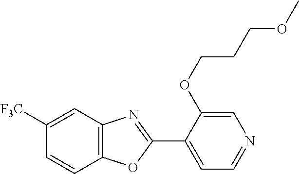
C12=C(C=C([F3C])C=C1)N=C(C1=CC=NC=C1OCCCOC)O2
